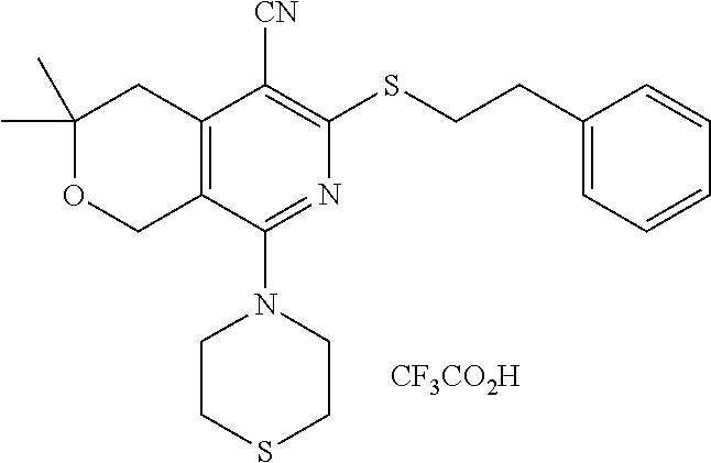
C1(C)(C)OCC2=C(C1)C([CN])=C(SCCC1=CC=CC=C1)N=C2N1CCSCC1.[CF3CO2H]
